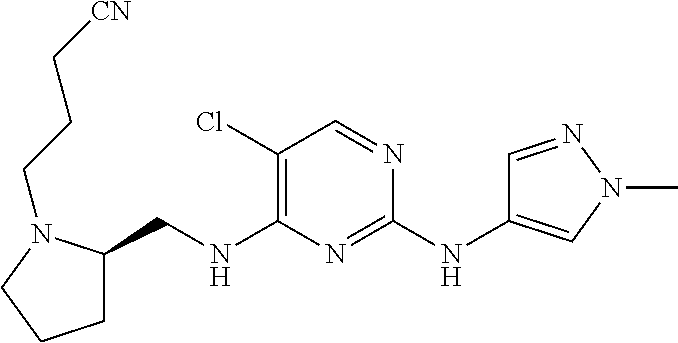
C1(Cl)=C(NCC2CCCN2CCC[CN])N=C(NC2=CN(C)N=C2)N=C1
